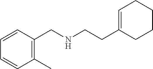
C1(CNCCC2=CCCCC2)=C(C)C=CC=C1
